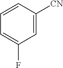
C1=CC([CN])=CC(F)=C1
